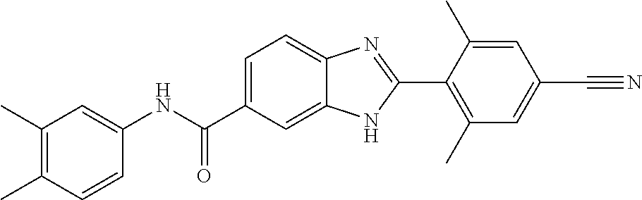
C1(NC(C2=CC=C3C(=C2)NC(C2=C(C)C=C(C#N)C=C2C)=N3)=O)=CC(C)=C(C)C=C1
